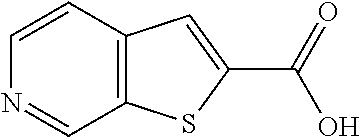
C12=C(C=CN=C1)C=C(C(=O)O)S2
